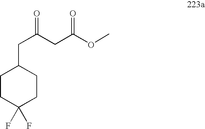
C1CC(F)(F)CCC1CC(=O)CC(OC)=O
